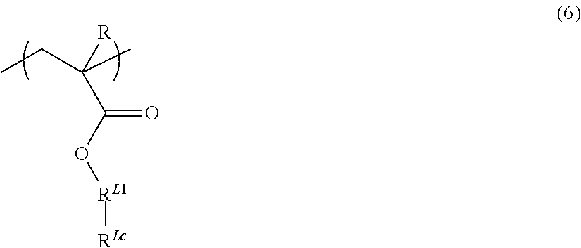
CCC(C)(C(O[RL1][RLc])=O)[R]
